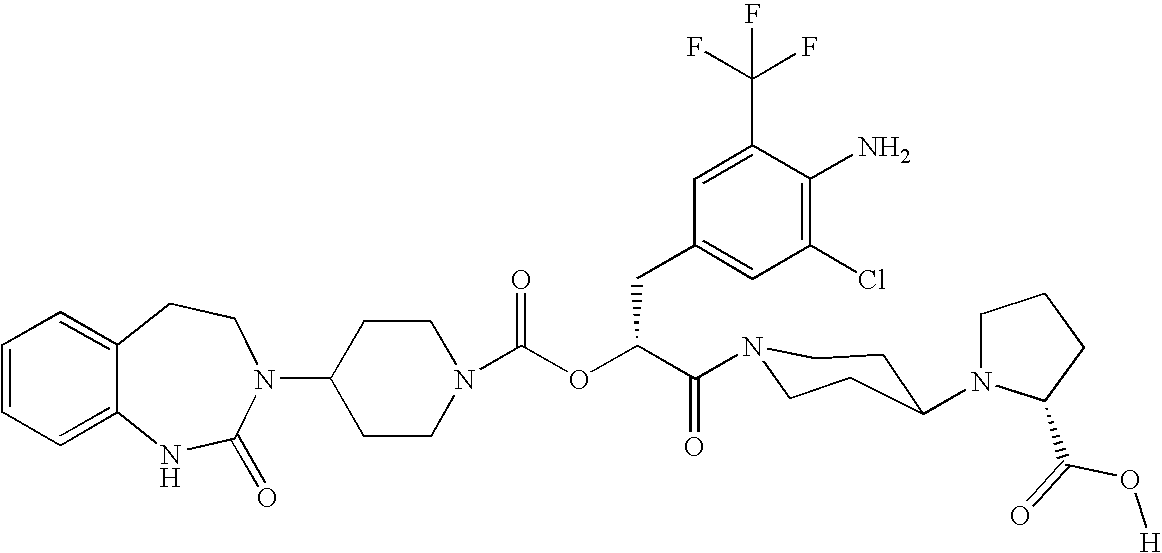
C12=CC=CC=C1NC(=O)N(C1CCN(C(=O)OC(C(=O)N3CCC(N4CCCC4C(=O)O[H])CC3)CC3=CC(Cl)=C(N)C(C(F)(F)F)=C3)CC1)CC2
